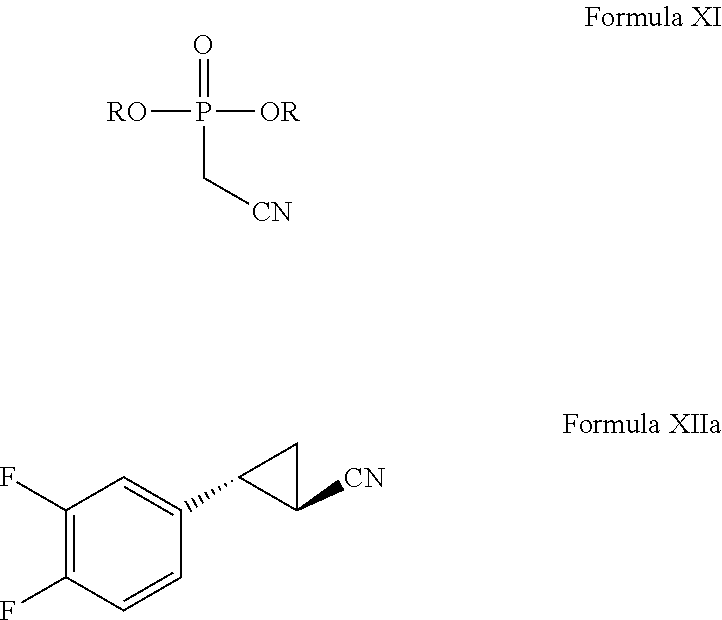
[RO]P([OR])(=O)C[CN].C1(F)=C(F)C=CC(C2C([CN])C2)=C1
